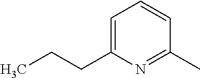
C1(CCC)=CC=CC(C)=N1
